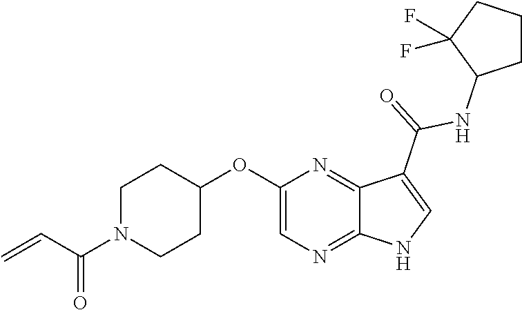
C1N(C(C=C)=O)CCC(OC2=CN=C3C(=N2)C(C(=O)NC2CCCC2(F)F)=CN3)C1
